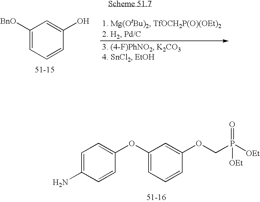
C1([BnO])=CC=CC(O)=C1.C1=C(N)C=CC(OC2=CC=CC(OCP([OEt])(=O)[OEt])=C2)=C1
